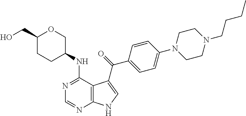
C1(CO)CCC(NC2=NC=NC3=C2C(C(=O)C2=CC=C(N4CCN(CCCC)CC4)C=C2)=CN3)CO1
